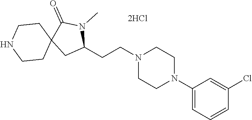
C1(N2CCN(CCC3N(C)C(=O)C4(C3)CCNCC4)CC2)=CC=CC(Cl)=C1
